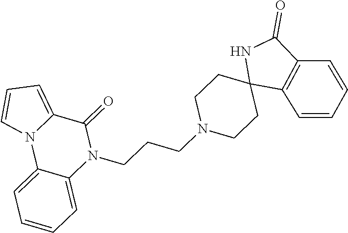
N1(CCCN2CCC3(CC2)C2=C(C(=O)N3)C=CC=C2)C(=O)C2=CC=CN2C2=CC=CC=C12
